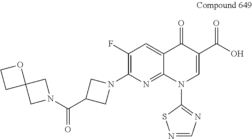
C1(F)=C(N2CC(C(N3CC4(C3)OCC4)=O)C2)N=C2C(=C1)C(=O)C(C(O)=O)=CN2C1=NC=NS1
